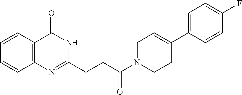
C12=C(N=C(CCC(N3CCC(C4=CC=C(F)C=C4)=CC3)=O)NC1=O)C=CC=C2
